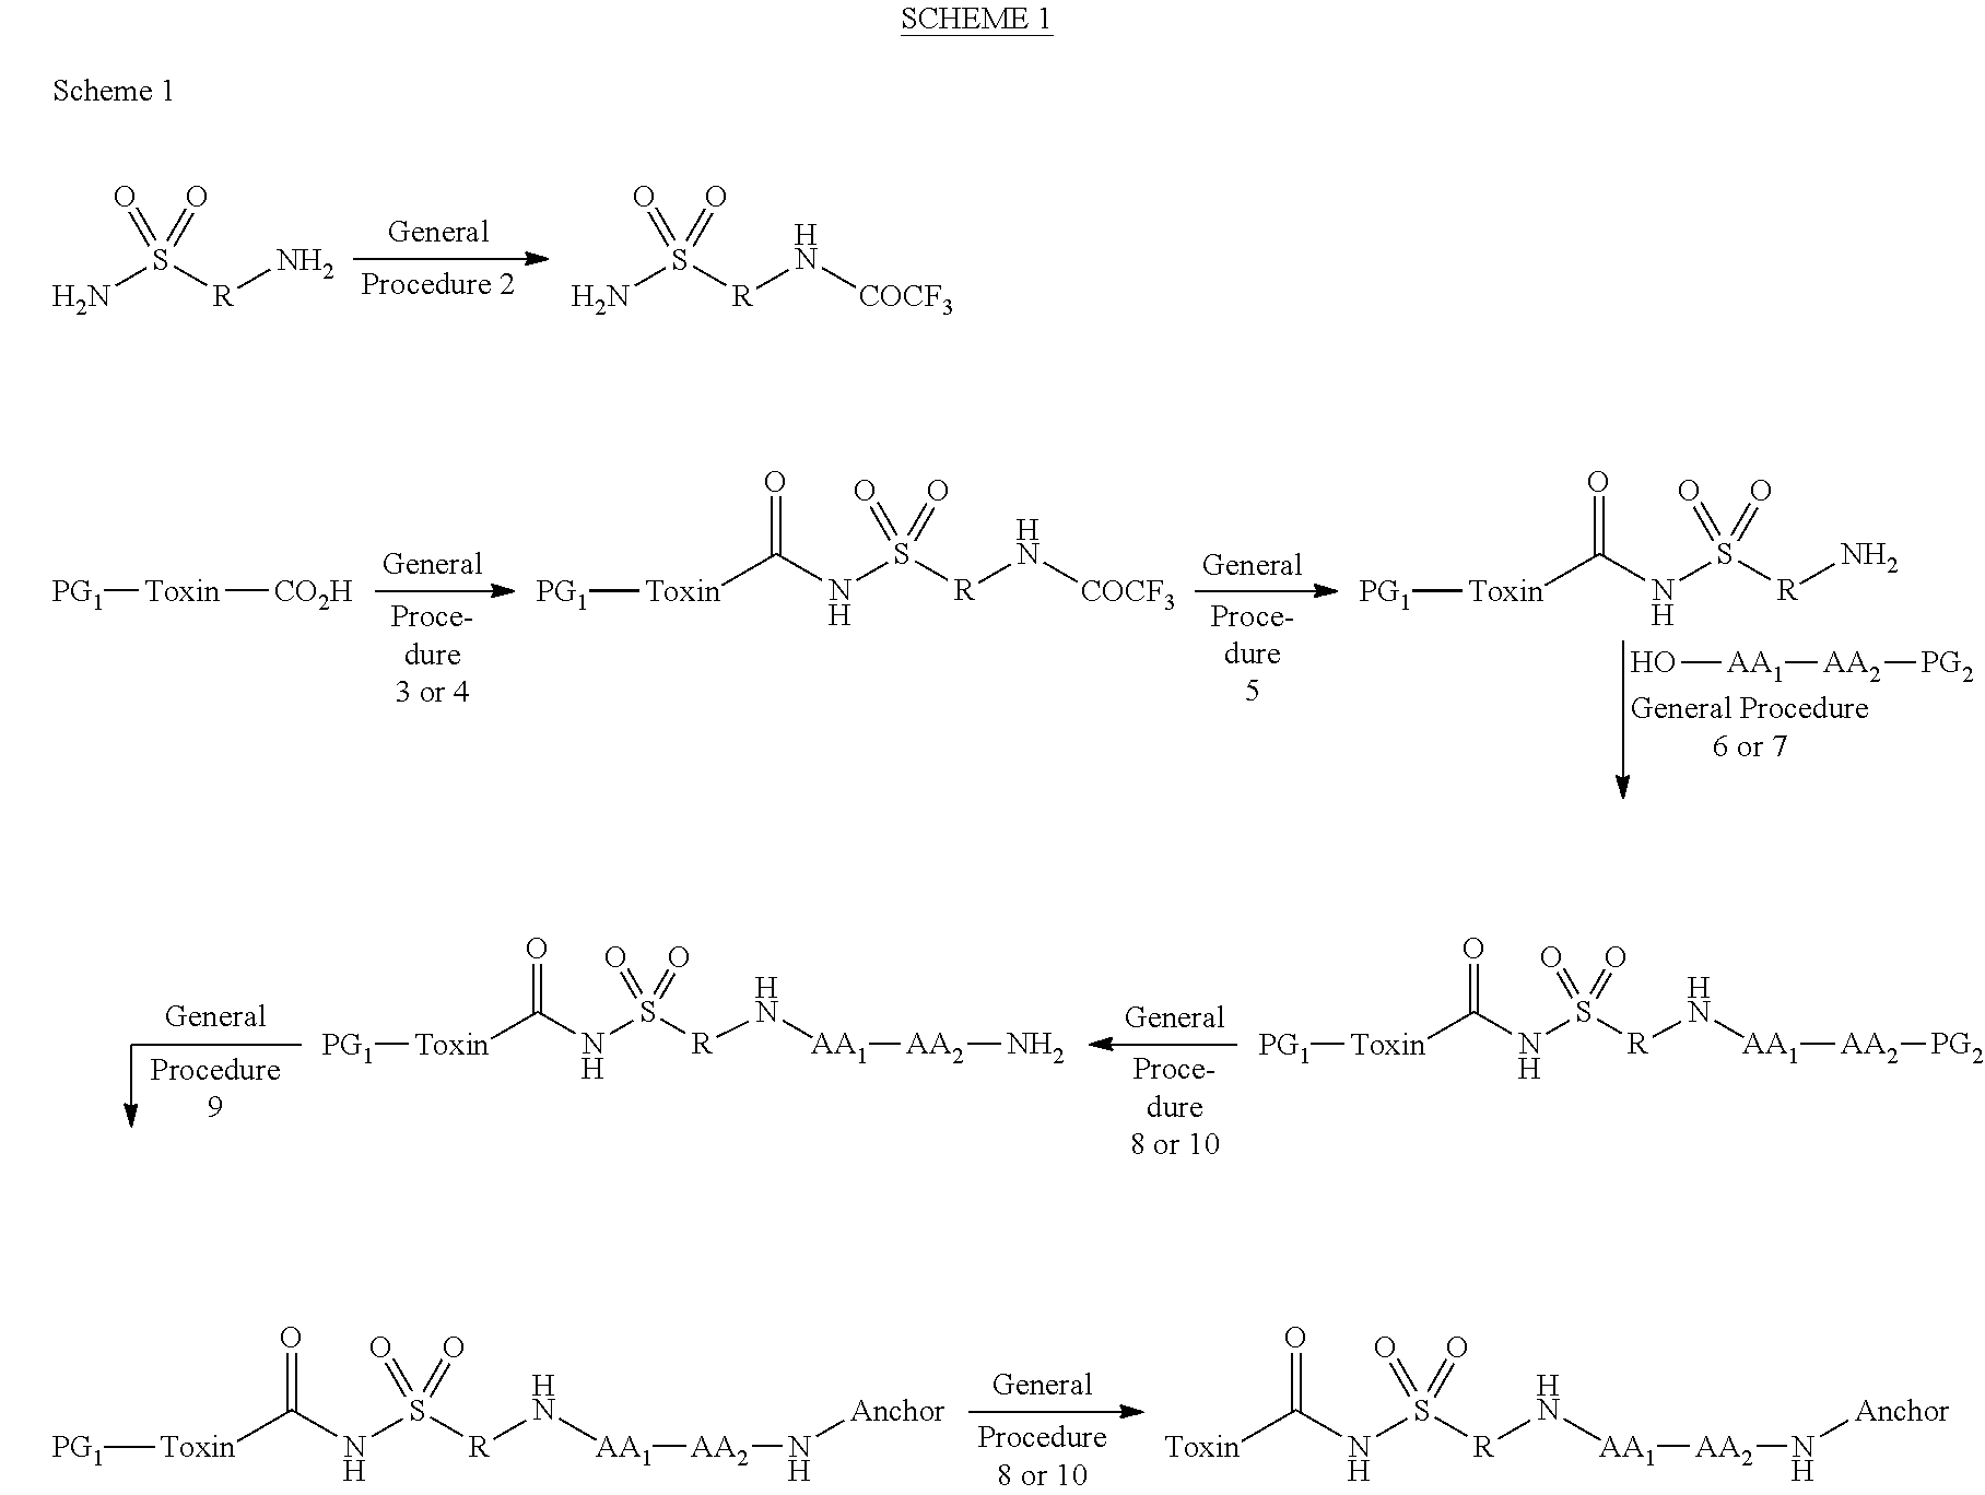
NS([R]N)(=O)=O.NS([R]N[COCF3])(=O)=O.N(S([R]N[COCF3])(=O)=O)C([Toxin][PG1])=O.[PG1][Toxin][CO2H].N(S([R]N)(=O)=O)C([Toxin][PG1])=O.O[AA1][AA2][PG2].N(S([R]N[AA1][AA2]N[Anchor])(=O)=O)C([Toxin][PG1])=O.N(S([R]N[AA1][AA2]N[Anchor])(=O)=O)C([Toxin])=O.N(S([R]N[AA1][AA2][PG2])(=O)=O)C([Toxin][PG1])=O.N(S([R]N[AA1][AA2]N)(=O)=O)C([Toxin][PG1])=O
